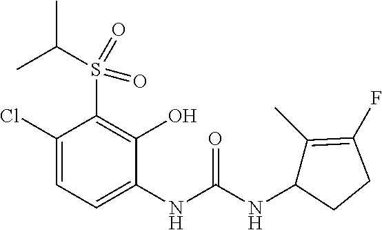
C1(Cl)=CC=C(NC(NC2C(C)=C(F)CC2)=O)C(O)=C1S(C(C)C)(=O)=O
